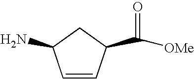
C1=CC(C([OMe])=O)CC1N
